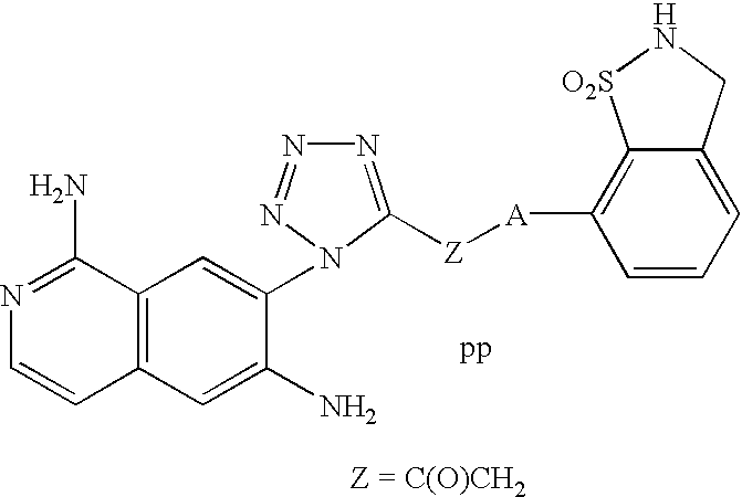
N1=C([Z][A]C2=C3C(=CC=C2)CN[O2S]3)N(C2=CC3=C(C=C2N)C=CN=C3N)N=N1
